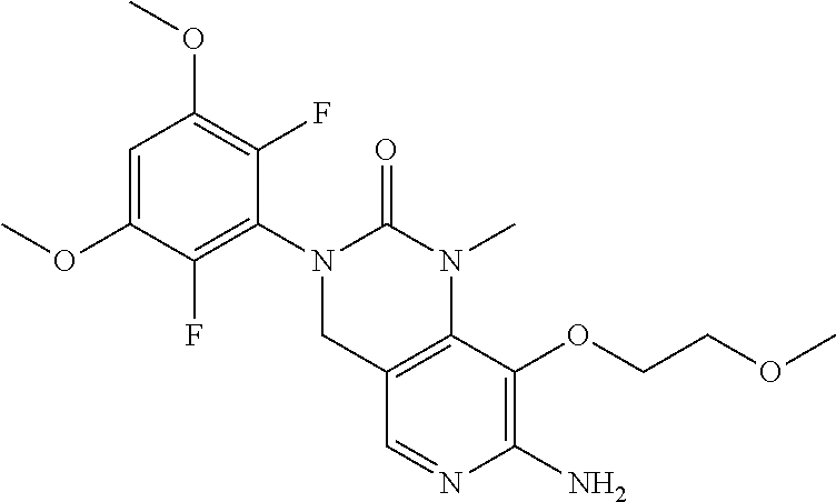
C1(OC)=C(F)C(N2CC3=C(N(C)C2=O)C(OCCOC)=C(N)N=C3)=C(F)C(OC)=C1
